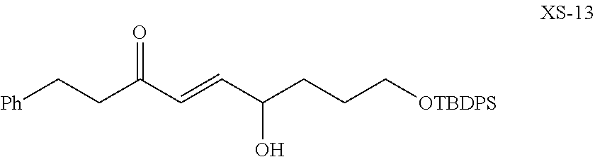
[Ph]CCC(C=CC(CCC[OTBDPS])O)=O
